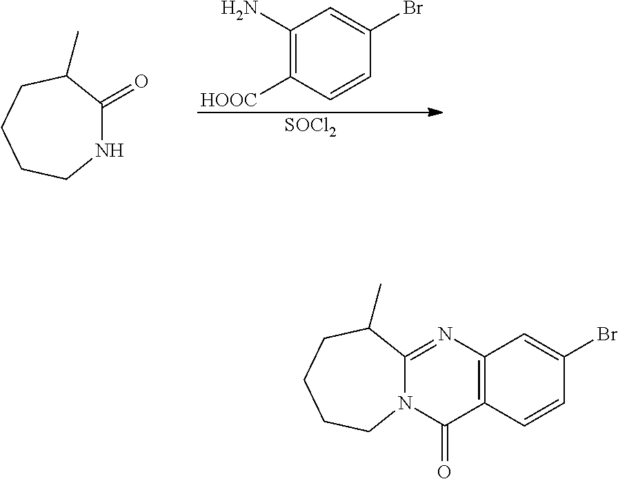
[SOCl2].C1(N)=C([HOOC])C=CC(Br)=C1.N1C(=O)C(C)CCCC1.N12C(=NC3=C(C1=O)C=CC(Br)=C3)C(C)CCCC2
